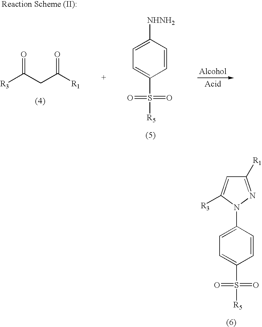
C1(N2C([R3])=CC([R1])=N2)=CC=C(S(=O)(=O)[R5])C=C1.[R3]C(CC([R1])=O)=O.C1([NHNH2])=CC=C(S(=O)(=O)[R5])C=C1
